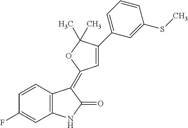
C1=CC(F)=CC2=C1C(=C1C=C(C3=CC=CC(SC)=C3)C(C)(C)O1)C(=O)N2
